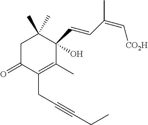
C1C(=O)C(CC#CCC)=C(C)C(C=CC(C)=C[CO2H])(O)C1(C)C
